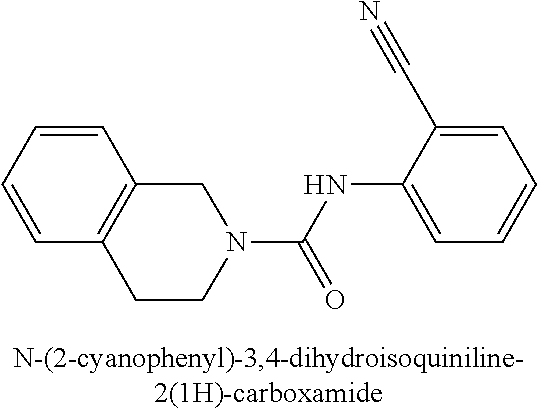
C(NC1=CC=CC=C1C#N)(=O)N1CC2=C(CC1)C=CC=C2
